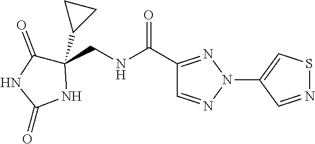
C1(C2CC2)(CNC(C2=NN(C3=CSN=C3)N=C2)=O)C(=O)NC(=O)N1
